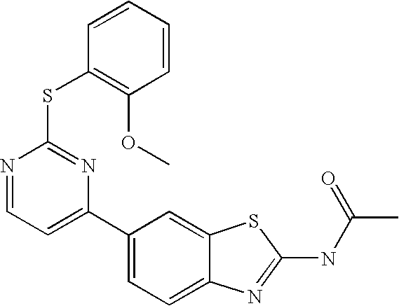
C1(C2=CC=C3C(=C2)SC(NC(C)=O)=N3)=CC=NC(SC2=C(OC)C=CC=C2)=N1
